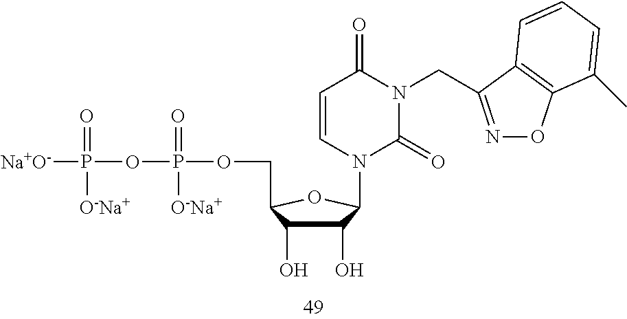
C1=CN(C2C(O)C(O)C(COP(OP([Na+O-])(=O)[O-Na+])(=O)[O-Na+])O2)C(=O)N(CC2=NOC3=C2C=CC=C3C)C1=O
